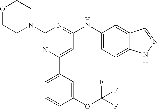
C1(N2CCOCC2)=NC(C2=CC=CC(OC(F)(F)F)=C2)=CC(NC2=CC=C3C(=C2)C=NN3)=N1
